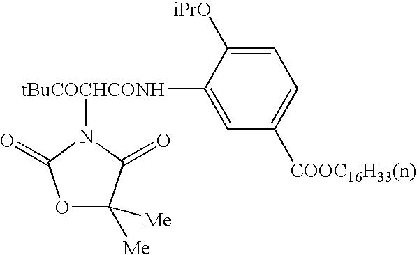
O1C([Me])([Me])C(=O)N([tBuCOCHCONH]C2=CC([COOC16H33(n)])=CC=C2[iPrO])C1=O
